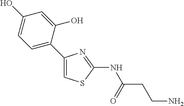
C1(O)=CC=C(C2=CSC(NC(CCN)=O)=N2)C(O)=C1
